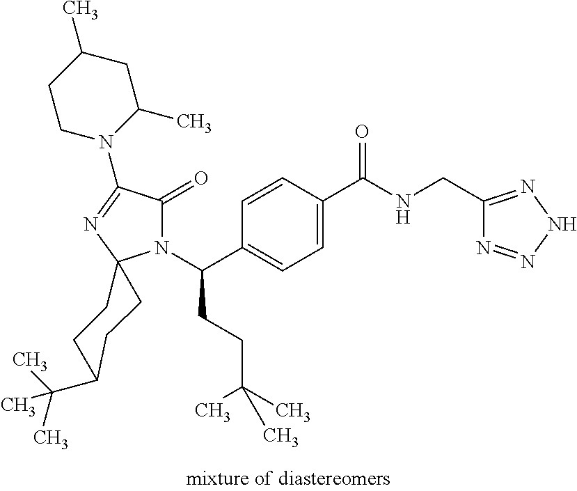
C1=C(C(=O)NCC2=NNN=N2)C=CC(C(N2C(=O)C(N3C(C)CC(C)CC3)=NC23CCC(C(C)(C)C)CC3)CCC(C)(C)C)=C1
